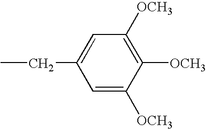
CCC1=CC([OCH3])=C([OCH3])C([OCH3])=C1
